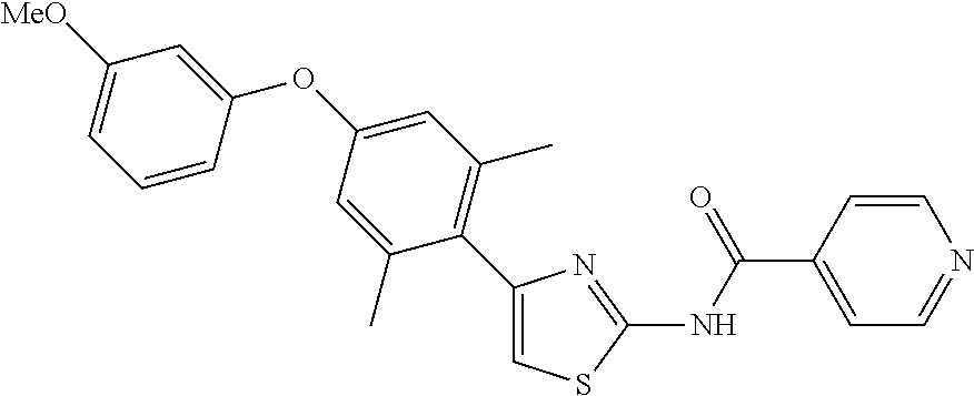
C1(C2=C(C)C=C(OC3=CC([MeO])=CC=C3)C=C2C)=CSC(NC(C2=CC=NC=C2)=O)=N1
